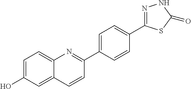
C1=C(O)C=C2C(=C1)N=C(C1=CC=C(C3=NNC(=O)S3)C=C1)C=C2
